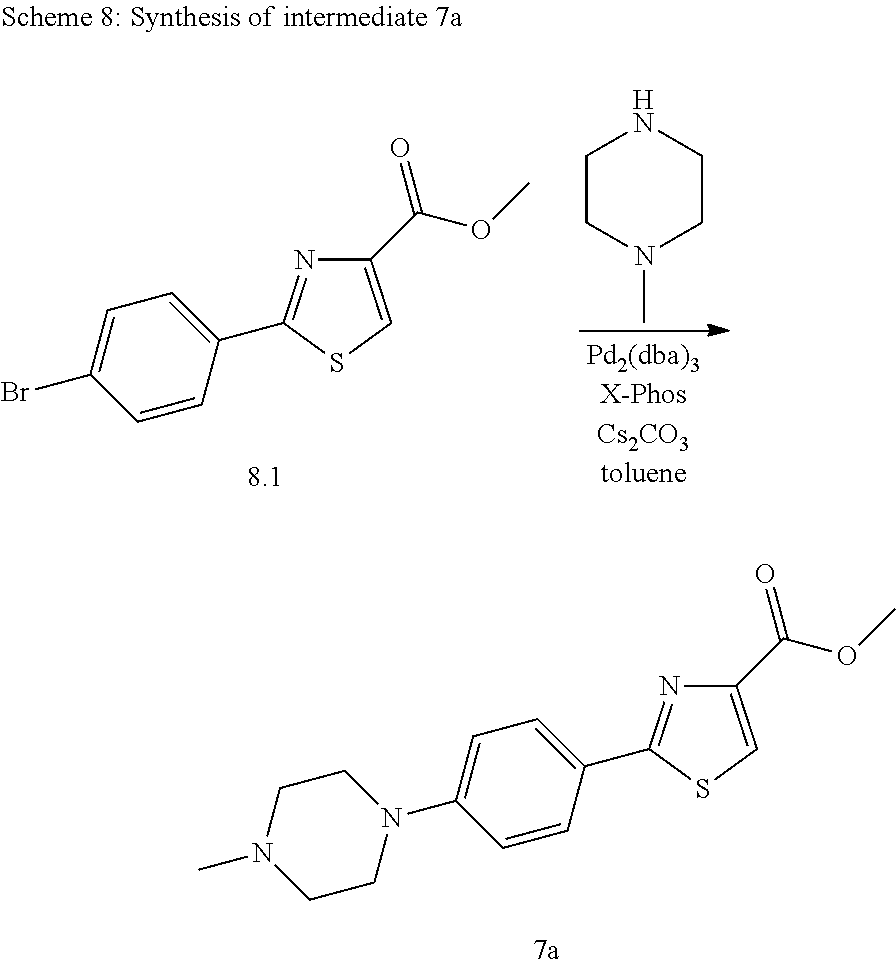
C1(C(OC)=O)=CSC(C2=CC=C(Br)C=C2)=N1.C1CN(C)CCN1.C1(C(OC)=O)=CSC(C2=CC=C(N3CCN(C)CC3)C=C2)=N1
